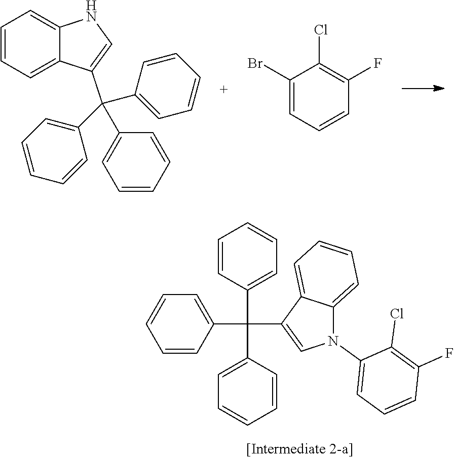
C1=CC=C2C(=C1)NC=C2C(C1=CC=CC=C1)(C1=CC=CC=C1)C1=CC=CC=C1.C1(Br)=CC=CC(F)=C1Cl.C1(C(C2=CN(C3=CC=CC(F)=C3Cl)C3=CC=CC=C23)(C2=CC=CC=C2)C2=CC=CC=C2)=CC=CC=C1
